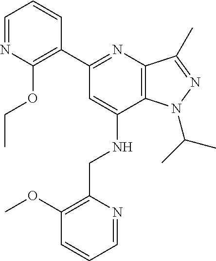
C1=NC(OCC)=C(C2=NC3=C(C(NCC4=C(OC)C=CC=N4)=C2)N(C(C)C)N=C3C)C=C1
